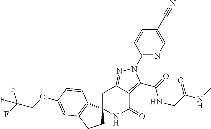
C1C2=NN(C3=NC=C(C#N)C=C3)C(C(=O)NCC(NC)=O)=C2C(=O)NC12CCC1=C2C=CC(OCC(F)(F)F)=C1
